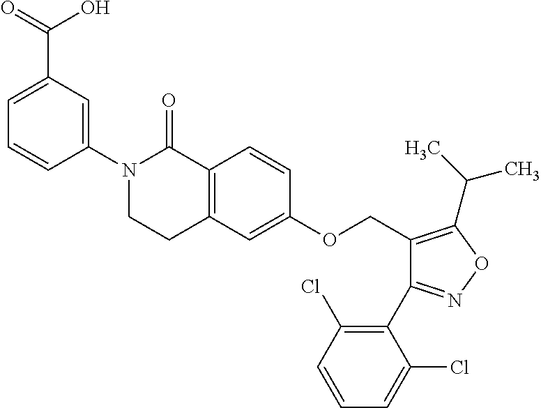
C12=C(C=C(OCC3=C(C(C)C)ON=C3C3=C(Cl)C=CC=C3Cl)C=C1)CCN(C1=CC(C(=O)O)=CC=C1)C2=O
